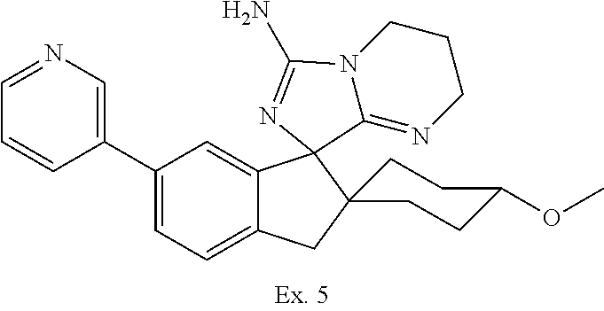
C1(C2=CC=C3C(=C2)C2(C4(C3)CCC(OC)CC4)C3=NCCCN3C(N)=N2)=CN=CC=C1
